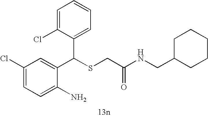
C1=C(N)C(C(SCC(=O)NCC2CCCCC2)C2=CC=CC=C2Cl)=CC(Cl)=C1
